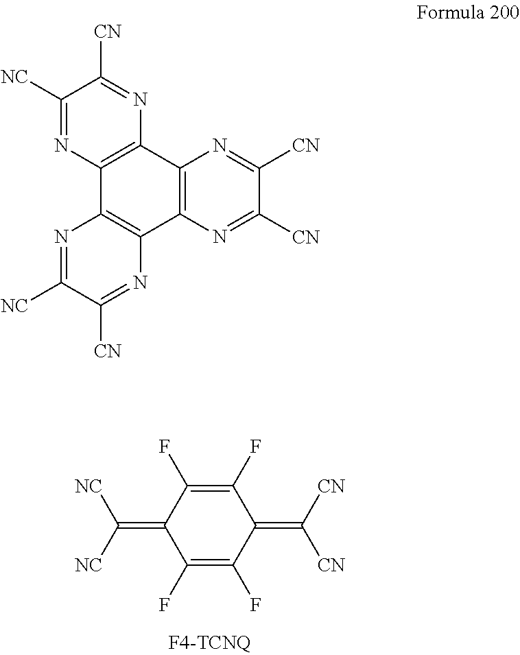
C1(F)=C(F)C(=C([NC])[NC])C(F)=C(F)C1=C([CN])[CN].C1([NC])=NC2=C(N=C1[CN])C1=C(C3=C2N=C([NC])C([CN])=N3)N=C([CN])C([CN])=N1
